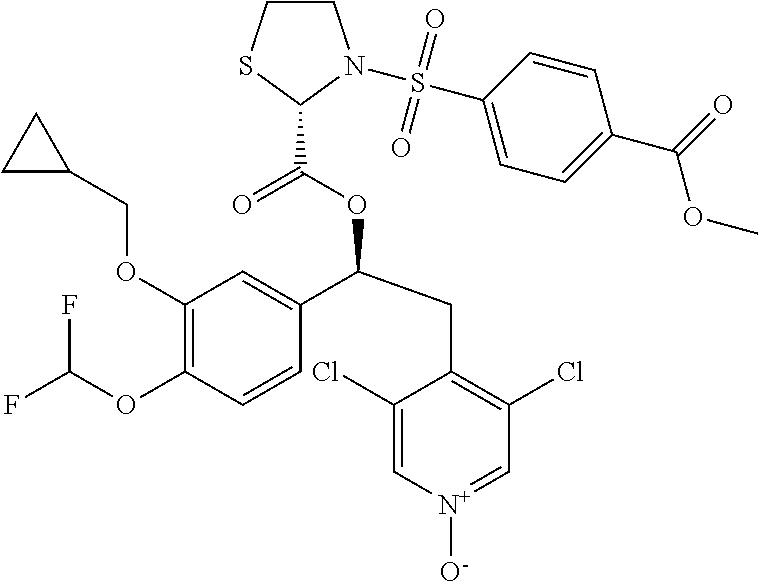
C1(OCC2CC2)=C(OC(F)F)C=CC(C(CC2=C(Cl)C=[N+]([O-])C=C2Cl)OC(=O)C2N(S(C3=CC=C(C(=O)OC)C=C3)(=O)=O)CCS2)=C1
